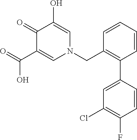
O=C(C1=CN(CC2=C(C3=CC(Cl)=C(F)C=C3)C=CC=C2)C=C(O)C1=O)O
